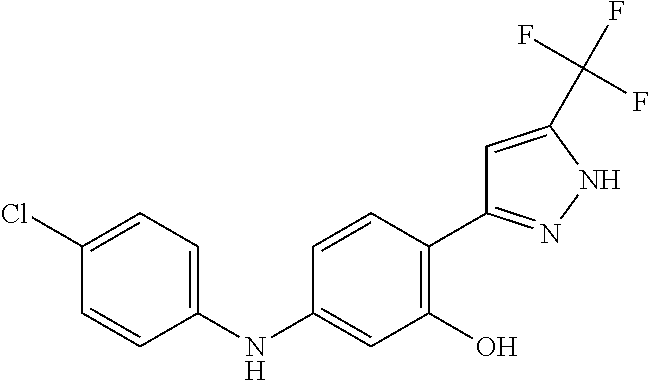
C1(NC2=CC(O)=C(C3=NNC(C(F)(F)F)=C3)C=C2)=CC=C(Cl)C=C1
